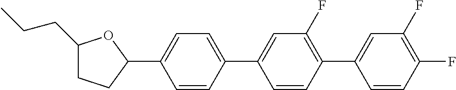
C1(CCC)CCC(C2=CC=C(C3=CC(F)=C(C4=CC(F)=C(F)C=C4)C=C3)C=C2)O1
